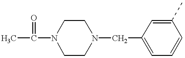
CC(N1CCN(CC2=CC=CC(C)=C2)CC1)=O
